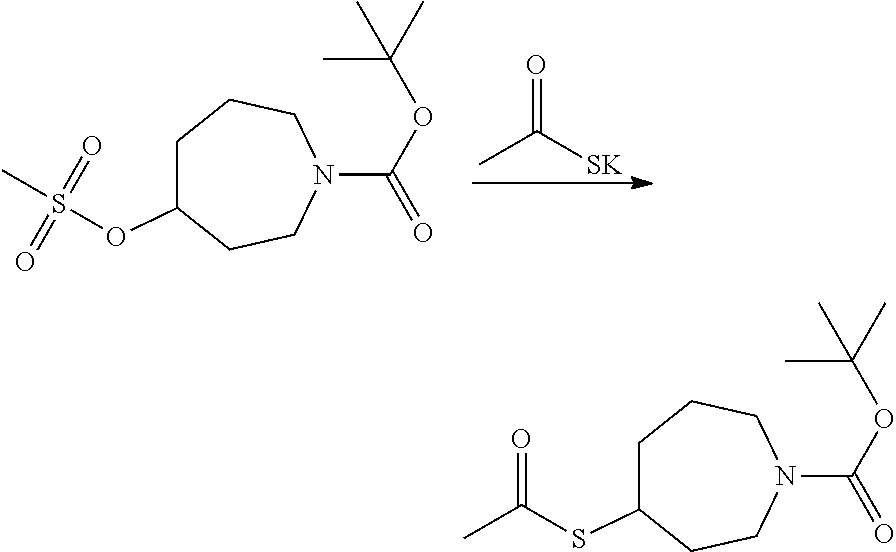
O=C([SK])C.C1C(OS(C)(=O)=O)CCN(C(OC(C)(C)C)=O)CC1.C1C(SC(C)=O)CCN(C(OC(C)(C)C)=O)CC1
